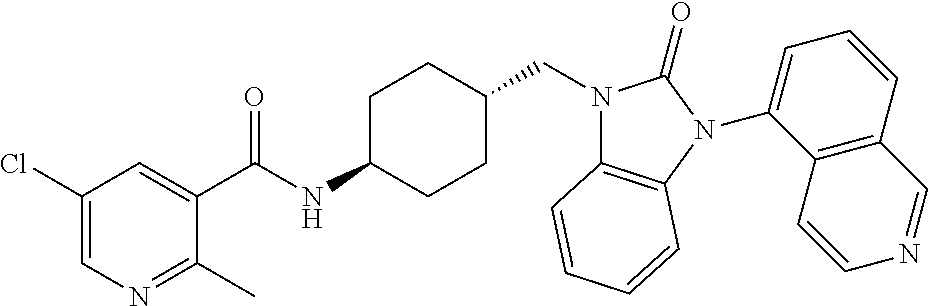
C1(Cl)=CN=C(C)C(C(NC2CCC(CN3C4=C(N(C5=CC=CC6=C5C=CN=C6)C3=O)C=CC=C4)CC2)=O)=C1
